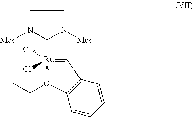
C12=C(C=[Ru](C3N([Mes])CCN3[Mes])(Cl)(Cl)-O1C(C)C)C=CC=C2
